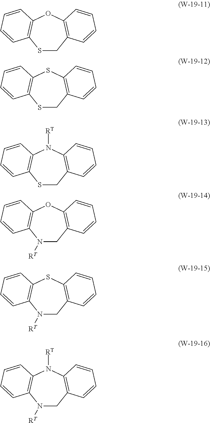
N1([RT])CC2=C(OC3=C1C=CC=C3)C=CC=C2.S1CC2=C(OC3=C1C=CC=C3)C=CC=C2.S1CC2=C(SC3=C1C=CC=C3)C=CC=C2.S1CC2=C(N([RT])C3=C1C=CC=C3)C=CC=C2.N1([RT])CC2=C(SC3=C1C=CC=C3)C=CC=C2.N1([RT])CC2=C(C=CC=C2)N([RT])C2=C1C=CC=C2
